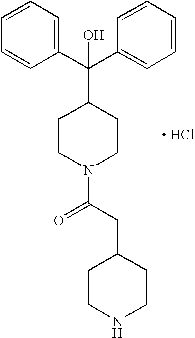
C(C1=CC=CC=C1)(C1CCN(C(CC2CCNCC2)=O)CC1)(C1=CC=CC=C1)O.[ HCl]
